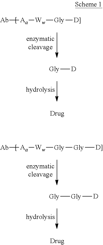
[Ab][Aa][Ww][Gly][D]].[Gly][D].[Ab][Aa][Ww][Gly][Gly][D]].[Gly]([D])[Gly]
